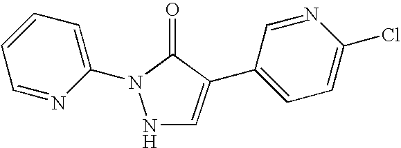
N1C=C(C2=CC=C(Cl)N=C2)C(=O)N1C1=CC=CC=N1
